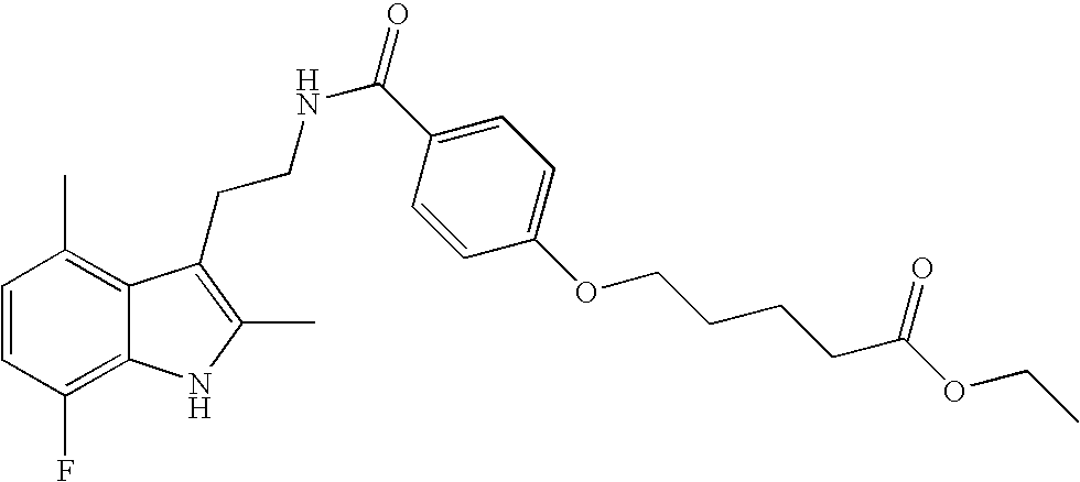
C1=CC(F)=C2C(=C1C)C(CCNC(=O)C1=CC=C(OCCCCC(OCC)=O)C=C1)=C(C)N2
